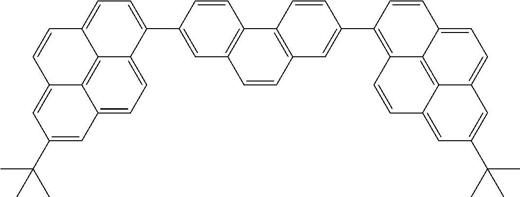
C12=CC=C3C4=C1C(=CC(C(C)(C)C)=C2)C=CC4=CC=C3C1=CC2=C(C=C1)C1=C(C=C2)C=C(C2=C3C4=C5C(=CC=C4C=C2)C=C(C(C)(C)C)C=C5C=C3)C=C1
